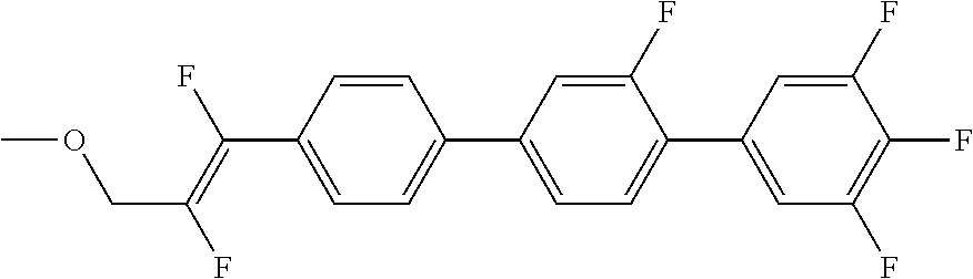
C1=CC(C(=C(F)COC)F)=CC=C1C1=CC=C(C2=CC(F)=C(F)C(F)=C2)C(F)=C1
